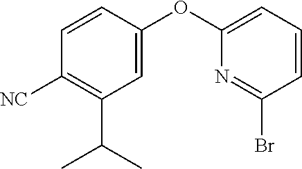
C1=CC(OC2=CC=CC(Br)=N2)=CC(C(C)C)=C1[NC]
